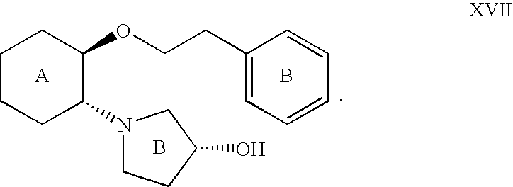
B.C1CCC(N2CCC(O)C2)C(OCCC2=CC=CC=C2)C1.B
